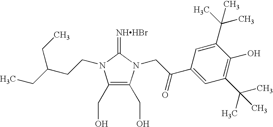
[NHHBr]=C1N(CCC(CC)CC)C(CO)=C(CO)N1CC(C1=CC(C(C)(C)C)=C(O)C(C(C)(C)C)=C1)=O
